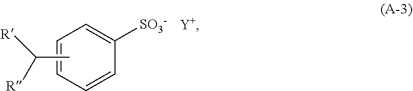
[Y+].C1=CC([SO3-])=CC=C1.CC([R])[R]
